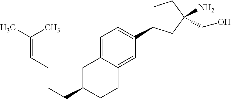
C(C1CCC2=CC(C3CCC(N)(CO)C3)=CC=C2C1)CCC=C(C)C
